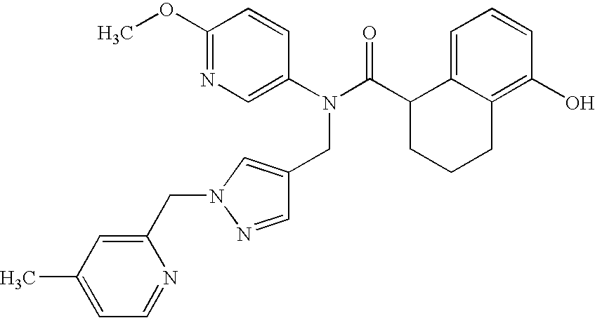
C1=C2C(=C(O)C=C1)CCCC2C(N(C1=CN=C(OC)C=C1)CC1=CN(CC2=CC(C)=CC=N2)N=C1)=O
